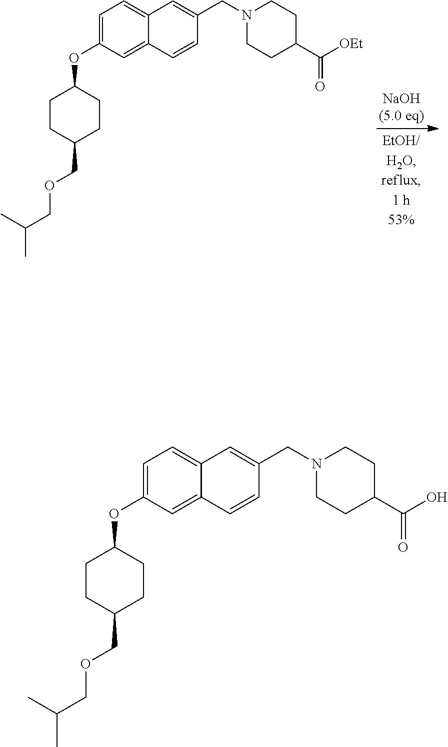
C1=C(OC2CCC(COCC(C)C)CC2)C=C2C(=C1)C=C(CN1CCC(C([OEt])=O)CC1)C=C2.C1=C(OC2CCC(COCC(C)C)CC2)C=C2C(=C1)C=C(CN1CCC(C(O)=O)CC1)C=C2
